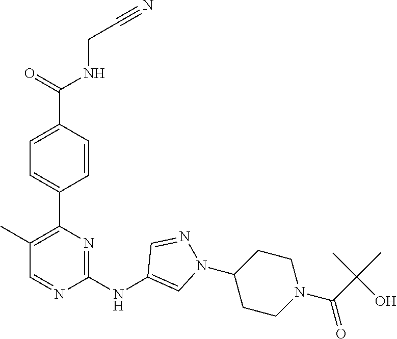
C(CNC(C1=CC=C(C2=C(C)C=NC(NC3=CN(C4CCN(C(C(C)(C)O)=O)CC4)N=C3)=N2)C=C1)=O)#N
